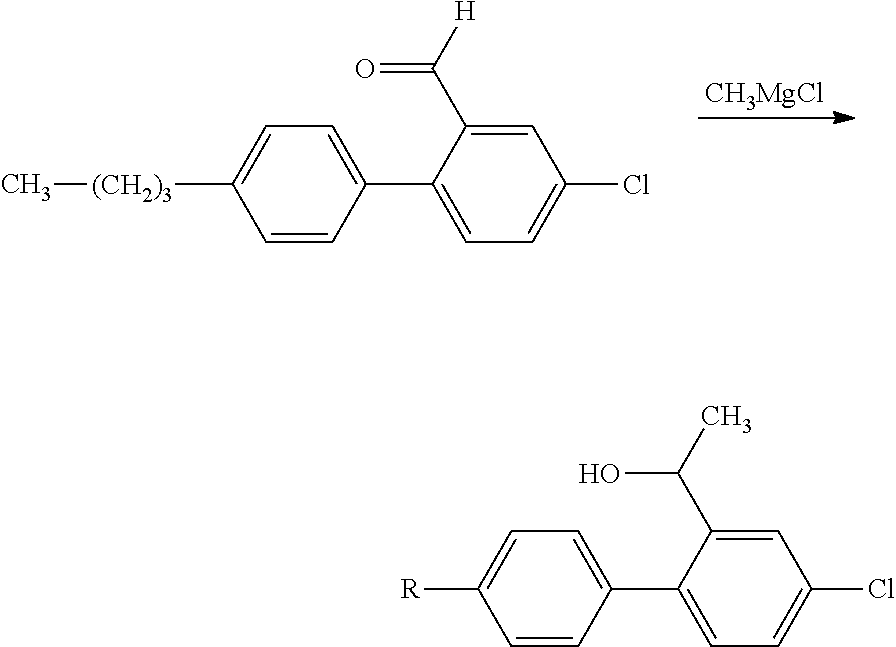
[CH3MgCl].C1=C(C([H])=O)C(C2=CC=C([(CH2)3]C)C=C2)=CC=C1Cl.C1=C(C(C)O)C(C2=CC=C([R])C=C2)=CC=C1Cl
